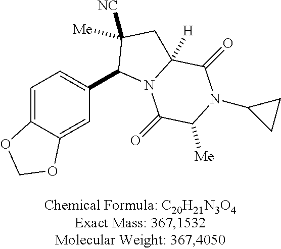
C1=C2C(=CC(C3N4C([H])(CC3([Me])[NC])C(=O)N(C3CC3)C([Me])C4=O)=C1)OCO2
